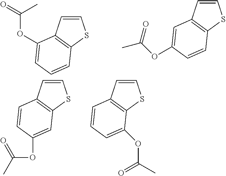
C1=CC2=C(S1)C=CC=C2OC(=O)C.C1=CC2=C(S1)C=CC(OC(C)=O)=C2.C1=CC2=C(S1)C=C(OC(C)=O)C=C2.C1=CC2=C(S1)C(OC(C)=O)=CC=C2
